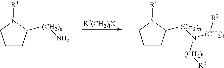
C1CC([(CH2)n]N)N([R1])C1.C1CC([(CH2)n]N([(CH2)l][R2])[(CH2)l][R2])N([R1])C1
